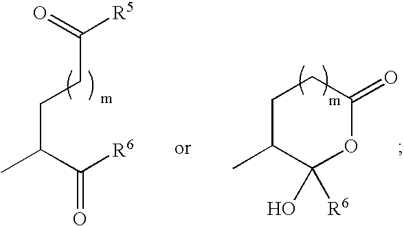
CC(CCC(=O)[R5])C([R6])=O.C1C(C)C(O)([R6])OC(=O)C1
